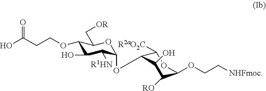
C1(OCCC(O)=O)C(O)C([R1HN])C(OC2C([R2aO2C])OC(OCC[NHFmoc])C([RO])C2O)OC1C[OR]
